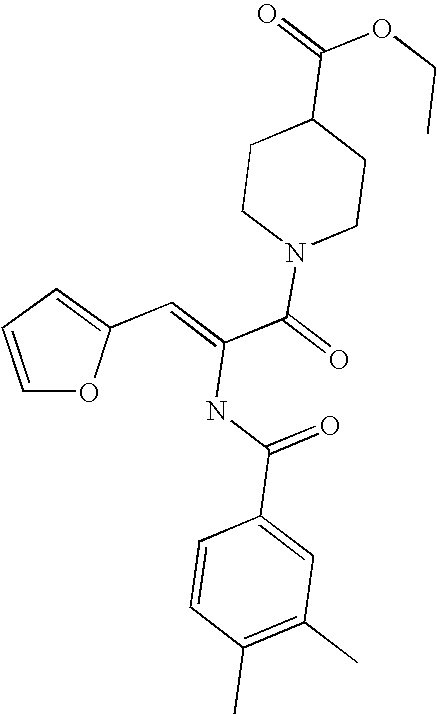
C1=CC(C)=C(C)C=C1C(NC(=CC1=CC=CO1)C(=O)N1CCC(C(=O)OCC)CC1)=O
